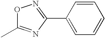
O1C(C)=NC(C2=CC=CC=C2)=N1
